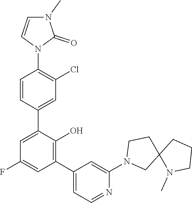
C1CN(C)C2(C1)CN(C1=CC(C3=C(O)C(C4=CC(Cl)=C(N5C=CN(C)C5=O)C=C4)=CC(F)=C3)=CC=N1)CC2
